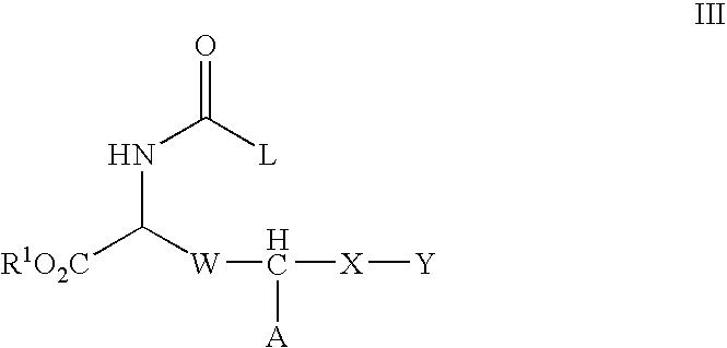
O=C([L])NC([R1O2C])[W]C([X][Y])[A]
